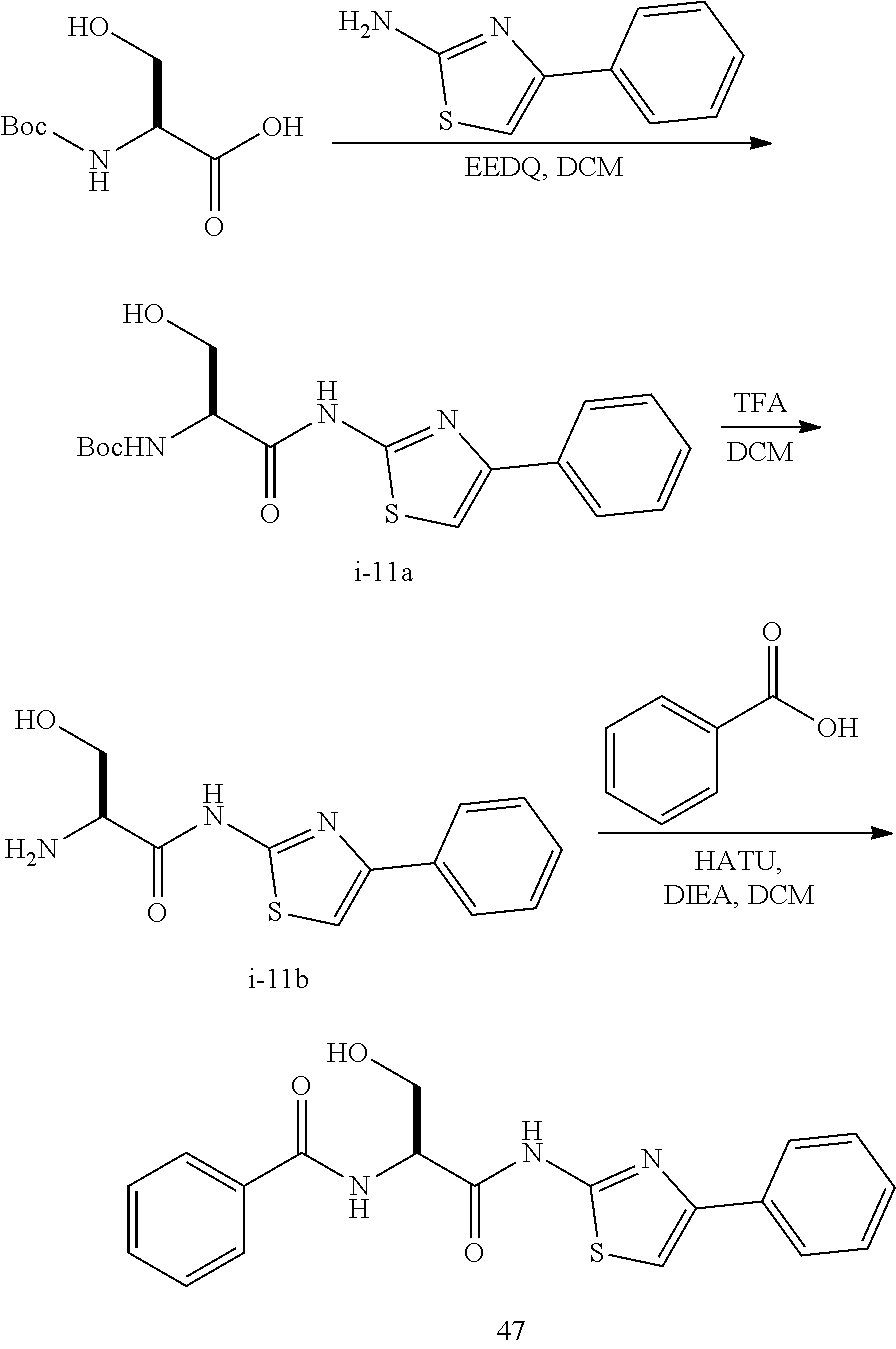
N(C(C(NC1=NC(C2=CC=CC=C2)=CS1)=O)CO)C(C1=CC=CC=C1)=O.C1(N)=NC(C2=CC=CC=C2)=CS1.[Boc]NC(C(O)=O)CO.[BocHN]C(C(NC1=NC(C2=CC=CC=C2)=CS1)=O)CO.NC(C(NC1=NC(C2=CC=CC=C2)=CS1)=O)CO.C1=CC=CC(C(O)=O)=C1
